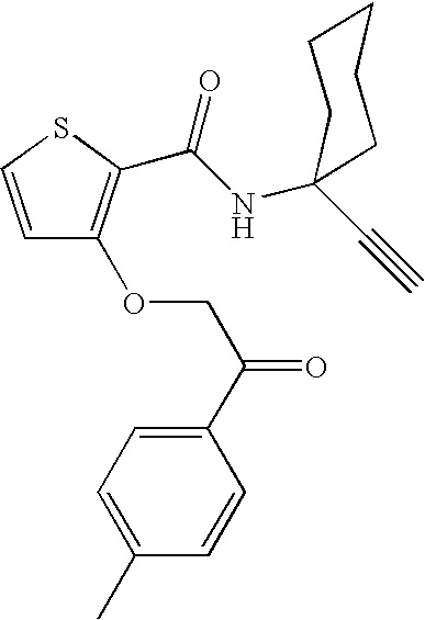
C1=CSC(C(NC2(C#C)CCCCC2)=O)=C1OCC(C1=CC=C(C)C=C1)=O
